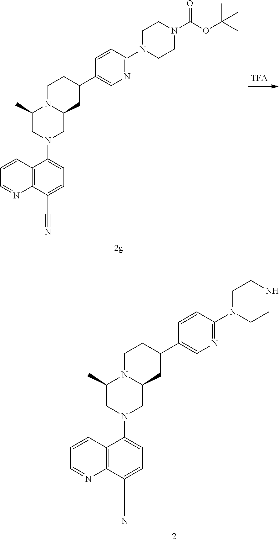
C12CN(C3=CC=C(C#N)C4=C3C=CC=N4)CC(C)N1CCC(C1=CN=C(N3CCN(C(OC(C)(C)C)=O)CC3)C=C1)C2.C12CN(C3=CC=C(C#N)C4=C3C=CC=N4)CC(C)N1CCC(C1=CN=C(N3CCNCC3)C=C1)C2
